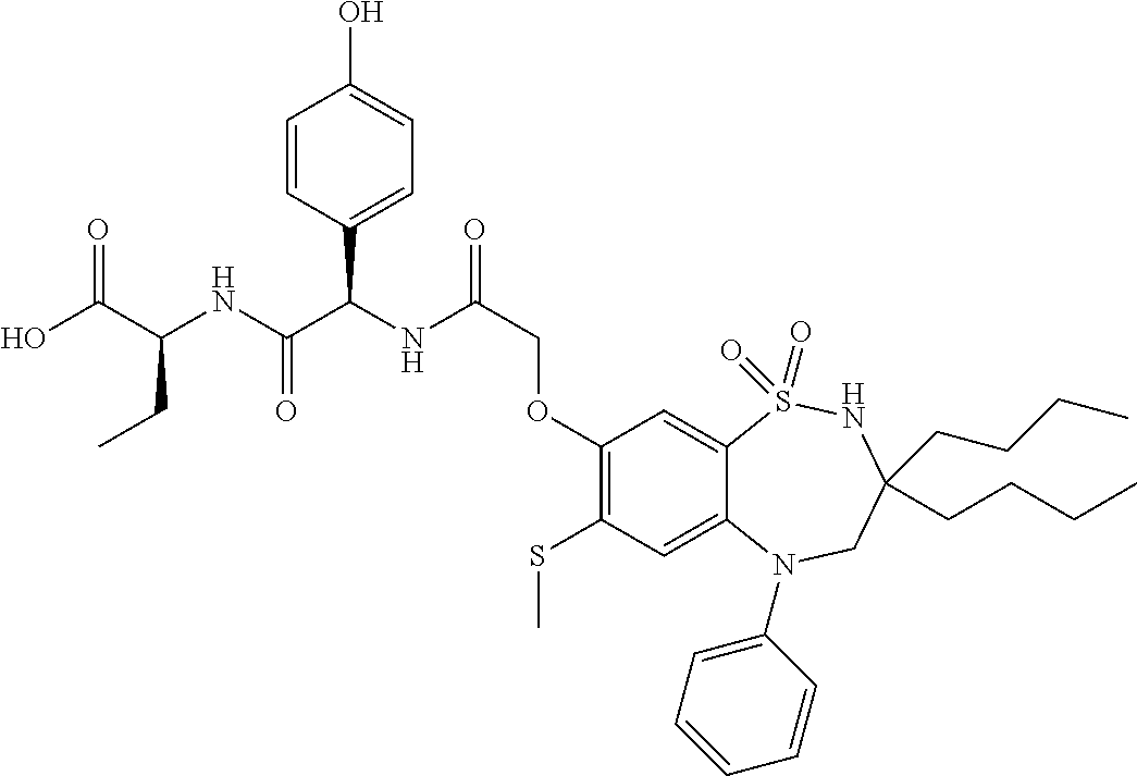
OC(C(NC(C(NC(COC1=C(SC)C=C2C(=C1)S(=O)(=O)NC(CCCC)(CCCC)CN2C1=CC=CC=C1)=O)C1=CC=C(O)C=C1)=O)CC)=O
